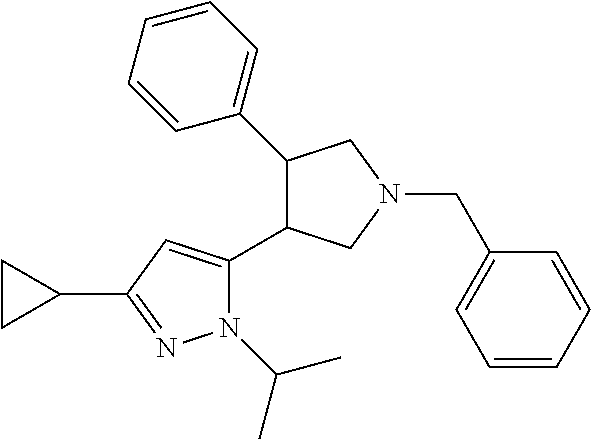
C1(C2=CC=CC=C2)C(C2=CC(C3CC3)=NN2C(C)C)CN(CC2=CC=CC=C2)C1
